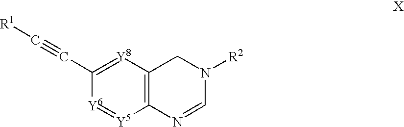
C12=C([Y8]=C(C#C[R1])[Y6]=[Y5]1)CN([R2])C=N2
